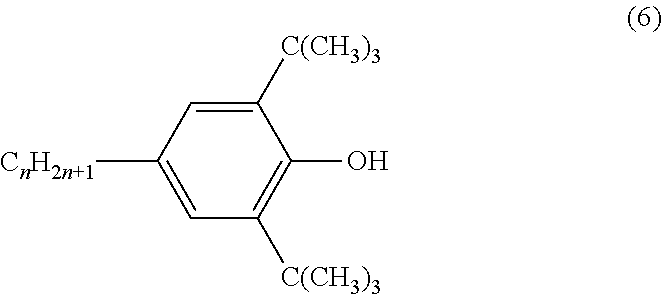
C1=C([CnH2n+1])C=C([C(CH3)3])C(O)=C1[C(CH3)3]
